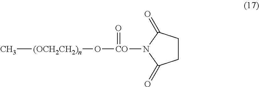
C[(OCH2CH2)n]O[CO](=O)N1C(=O)CCC1=O
